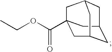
CCOC(C12CC3CC(CC(C1)C3)C2)=O
